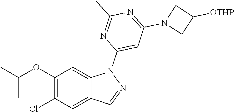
C1(OC(C)C)=C(Cl)C=C2C(=C1)N(C1=CC(N3CC([OTHP])C3)=NC(C)=N1)N=C2
